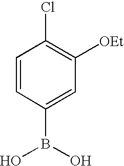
C1=CC(B(O)O)=CC([OEt])=C1Cl
